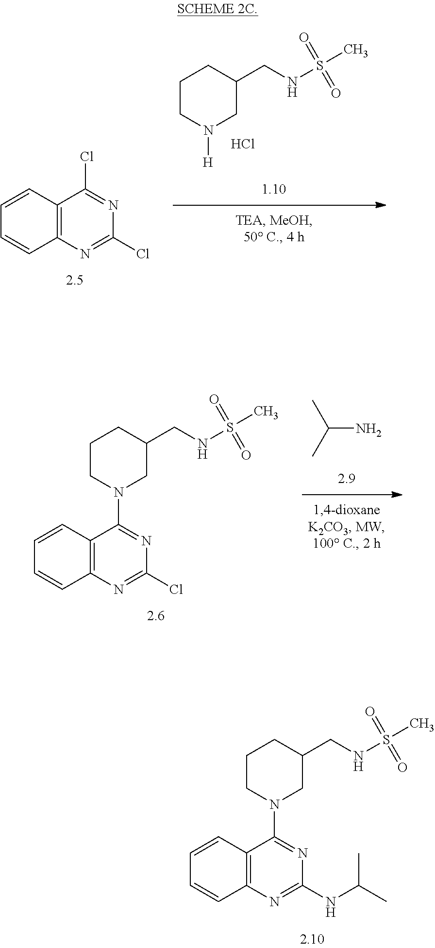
[H]N1CC(CNS(C)(=O)=O)CCC1.Cl.C12=C(N=C(Cl)N=C1Cl)C=CC=C2.C12=C(N=C(NC(C)C)N=C1N1CC(CNS(C)(=O)=O)CCC1)C=CC=C2.CC(C)N.C12=C(N=C(Cl)N=C1N1CC(CNS(C)(=O)=O)CCC1)C=CC=C2
